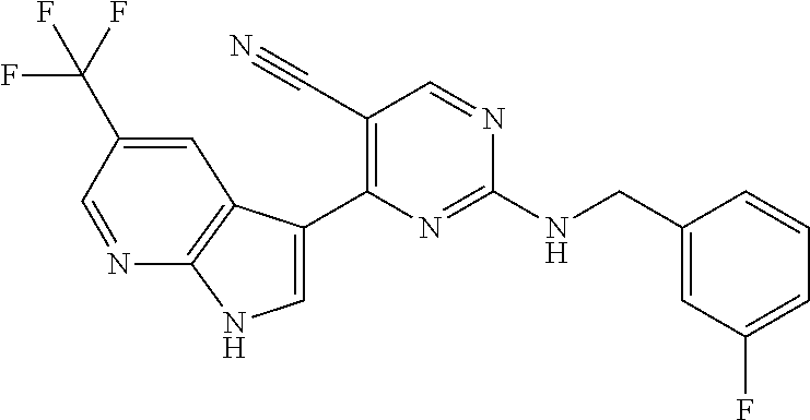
N(C1=NC(C2=CNC3=C2C=C(C(F)(F)F)C=N3)=C(C#N)C=N1)CC1=CC(F)=CC=C1
